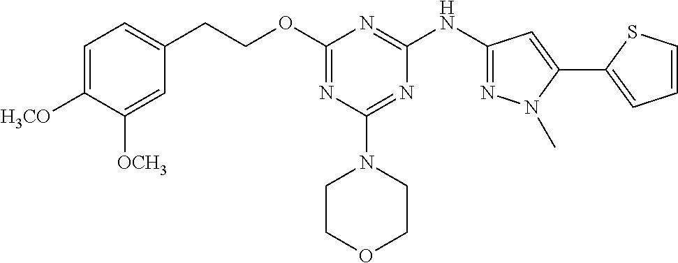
O(C1=NC(N2CCOCC2)=NC(NC2=NN(C)C(C3=CC=CS3)=C2)=N1)CCC1=CC=C([H3CO])C([OCH3])=C1
